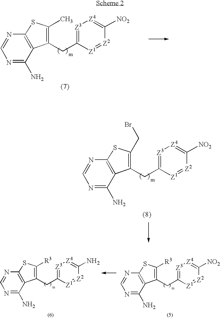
C1(CC2=[Z3][Z4]=C([NO2])[Z2]=[Z1]2)=C(C)SC2=C1C(N)=NC=N2.C1(CC2=[Z3][Z4]=C([NO2])[Z2]=[Z1]2)=C(CBr)SC2=C1C(N)=NC=N2.C1(CC2=[Z3][Z4]=C([NO2])[Z2]=[Z1]2)=C([R3])SC2=C1C(N)=NC=N2.C1(CC2=[Z3][Z4]=C(N)[Z2]=[Z1]2)=C([R3])SC2=C1C(N)=NC=N2
